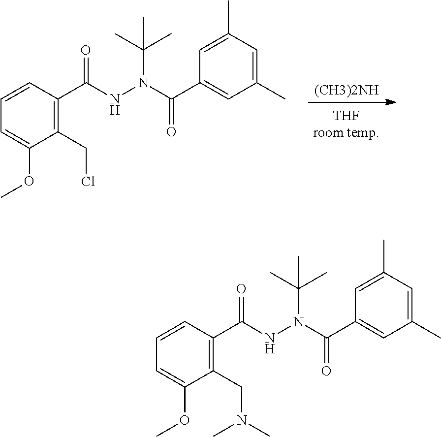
C1=CC(C(=O)NN(C(C)(C)C)C(=O)C2=CC(C)=CC(C)=C2)=C(CCl)C(OC)=C1.[(CH3)2NH].C1=CC(C(=O)NN(C(C)(C)C)C(=O)C2=CC(C)=CC(C)=C2)=C(CN(C)C)C(OC)=C1
